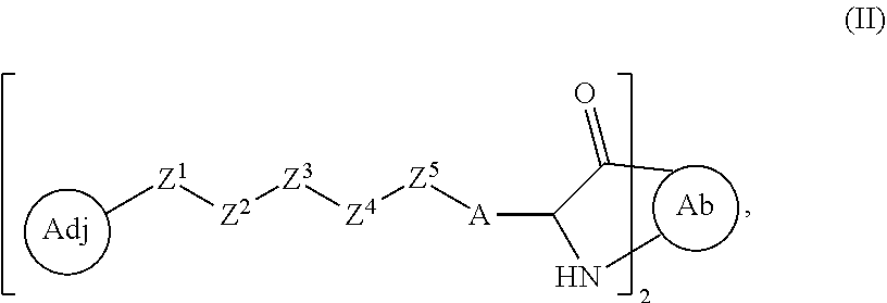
[Ab].N(C)C(C(C)=O)[A][Z5][Z4][Z3][Z2][Z1]C.[Adj]
